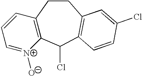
C12=C(C(Cl)C3=C(CC1)C=C(Cl)C=C3)[N+]([O-])=CC=C2
